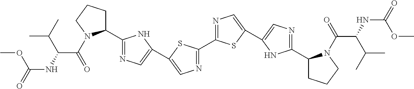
C1(C2=NC=C(C3=CN=C(C4CCCN4C(=O)C(NC(=O)OC)C(C)C)N3)S2)=NC=C(C2=CN=C(C3CCCN3C(=O)C(NC(=O)OC)C(C)C)N2)S1
